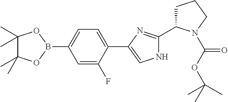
C1=C(F)C(C2=CNC(C3CCCN3C(OC(C)(C)C)=O)=N2)=CC=C1B1OC(C)(C)C(C)(C)O1
